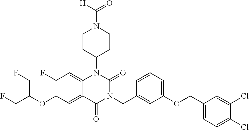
C12=CC(F)=C(OC(CF)CF)C=C1C(=O)N(CC1=CC(OCC3=CC=C(Cl)C(Cl)=C3)=CC=C1)C(=O)N2C1CCN(C([H])=O)CC1
